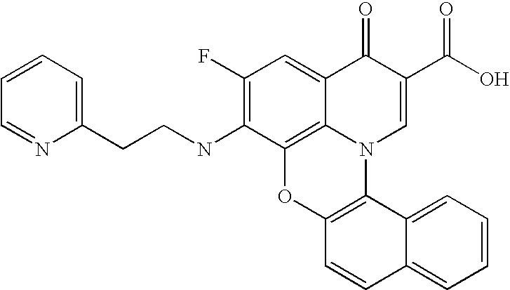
C1(F)=C(NCCC2=CC=CC=N2)C2=C3C(=C1)C(=O)C(C(O)=O)=CN3C1=C(O2)C=CC2=CC=CC=C12
